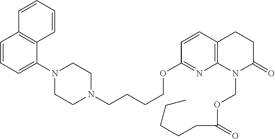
C1=CC=C(N2CCN(CCCCOC3=NC4=C(C=C3)CCC(=O)N4COC(CCCCC)=O)CC2)C2=C1C=CC=C2
